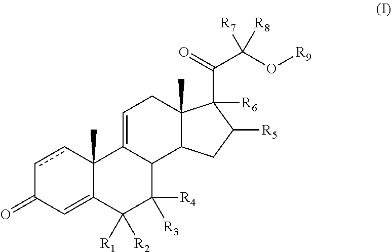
c1cC2(C)C(=CC1=O)C([R1])([R2])C([R4])([R3])C1C2=CCC2(C)C1CC([R5])C2(C(C(O[R9])([R7])[R8])=O)[R6]
